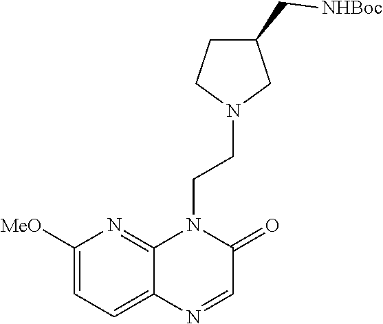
C(N1C(=O)C=NC2=CC=C([MeO])N=C12)CN1CC(C[NHBoc])CC1
